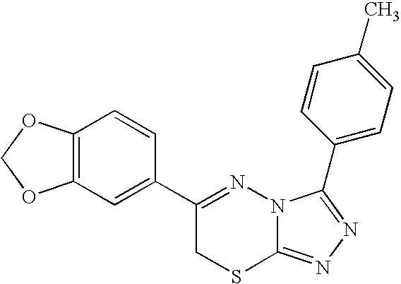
C12=C(C=C(C3=NN4C(=NN=C4C4=CC=C(C)C=C4)SC3)C=C1)OCO2
